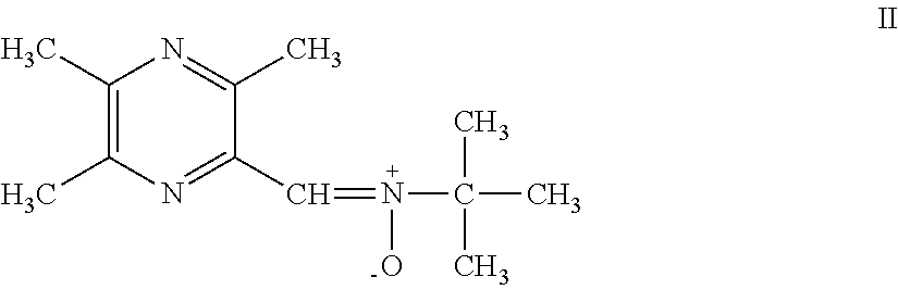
C1(C)=C(C)N=C(C=N(C(C)(C)C)O)C(C)=N1
